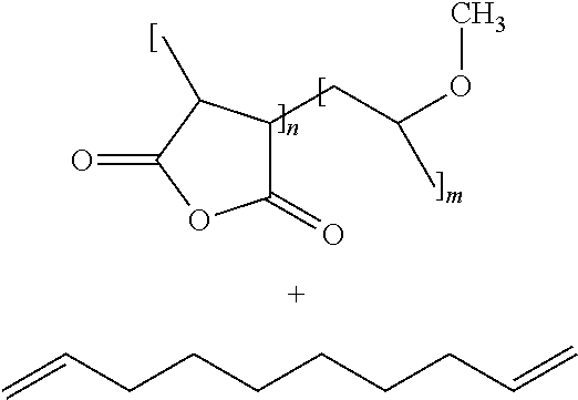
C1(=O)C(CC(C)OC)C(C)C(=O)O1.C=CCCCCCCC=C
